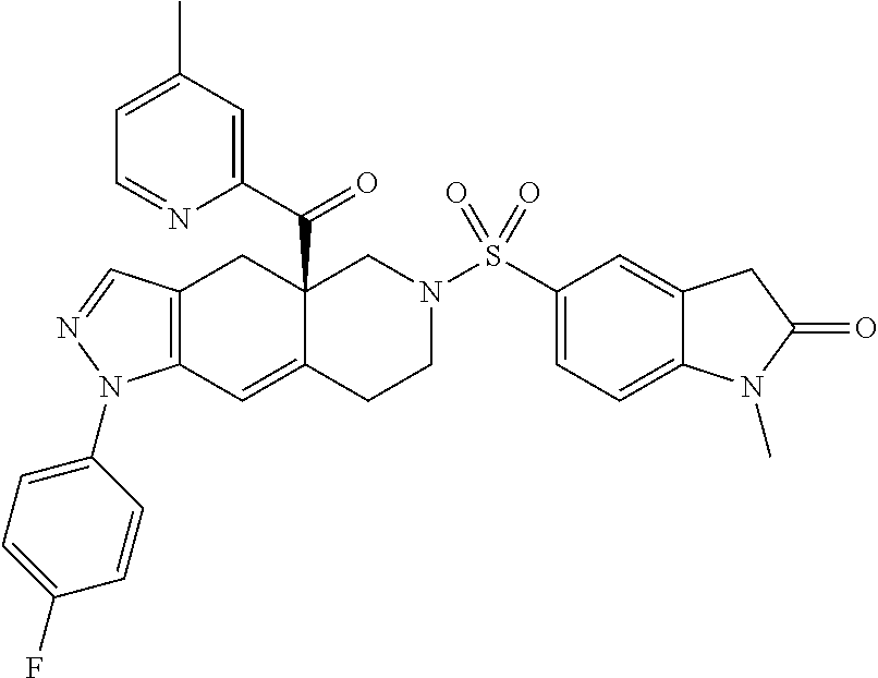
C12=C(C=C3C(C(C4=CC(C)=CC=N4)=O)(C1)CN(S(C1=CC=C4C(=C1)CC(=O)N4C)(=O)=O)CC3)N(C1=CC=C(F)C=C1)N=C2
